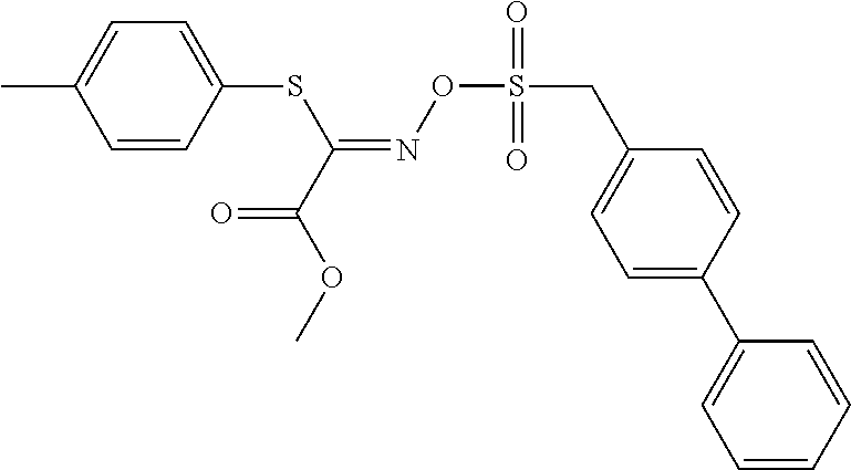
C1=CC(SC(=NOS(CC2=CC=C(C3=CC=CC=C3)C=C2)(=O)=O)C(OC)=O)=CC=C1C
